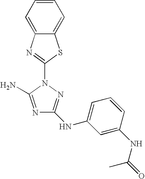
N1=C(N)N(C2=NC3=CC=CC=C3S2)N=C1NC1=CC=CC(NC(=O)C)=C1
